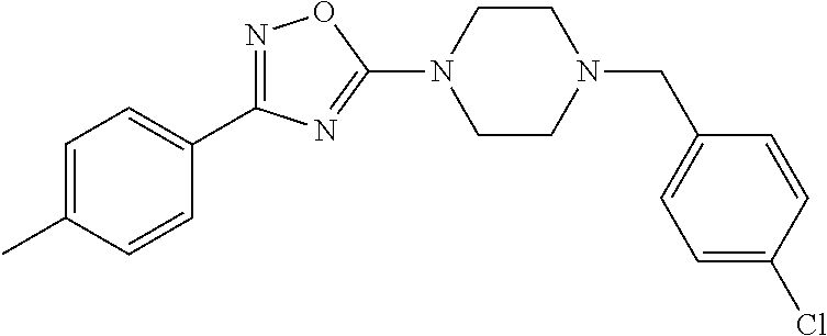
N1=C(C2=CC=C(C)C=C2)N=C(N2CCN(CC3=CC=C(Cl)C=C3)CC2)O1
